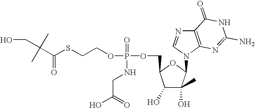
C1(O)C(O)(C)C(N2C3=C(N=C2)C(=O)NC(N)=N3)OC1COP(=O)(NCC(O)=O)OCCSC(C(CO)(C)C)=O
